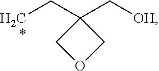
[H2C*]CC1(C[OH])COC1
